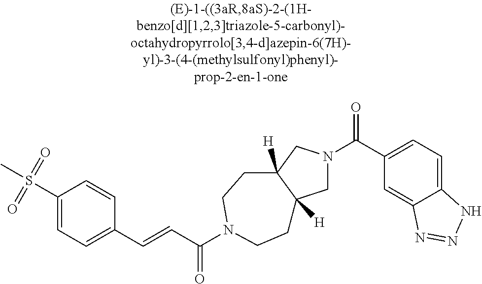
C1(S(C)(=O)=O)=CC=C(C=CC(=O)N2CCC3([H])CN(C(C4=CC=C5C(=C4)N=NN5)=O)CC3([H])CC2)C=C1
